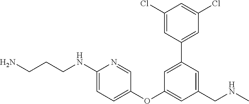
C1(Cl)=CC(C2=CC(OC3=CC=C(NCCCN)N=C3)=CC(CNC)=C2)=CC(Cl)=C1
